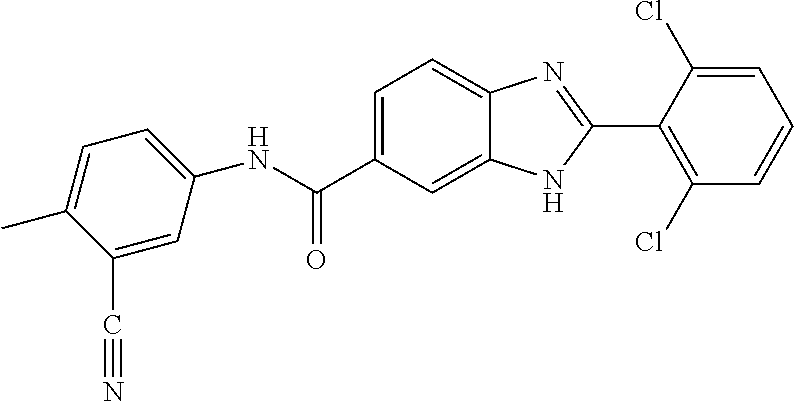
N(C(C1=CC=C2C(=C1)NC(C1=C(Cl)C=CC=C1Cl)=N2)=O)C1=CC=C(C)C(C#N)=C1
